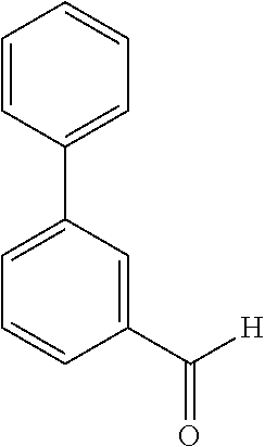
C1(C([H])=O)=CC(C2=CC=CC=C2)=CC=C1
